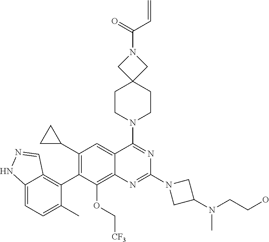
C12=CC=C(C)C(C3=C(C4CC4)C=C4C(=C3OC[CF3])N=C(N3CC(N(CCO)C)C3)N=C4N3CCC4(CC3)CN(C(=O)C=C)C4)=C1C=NN2
